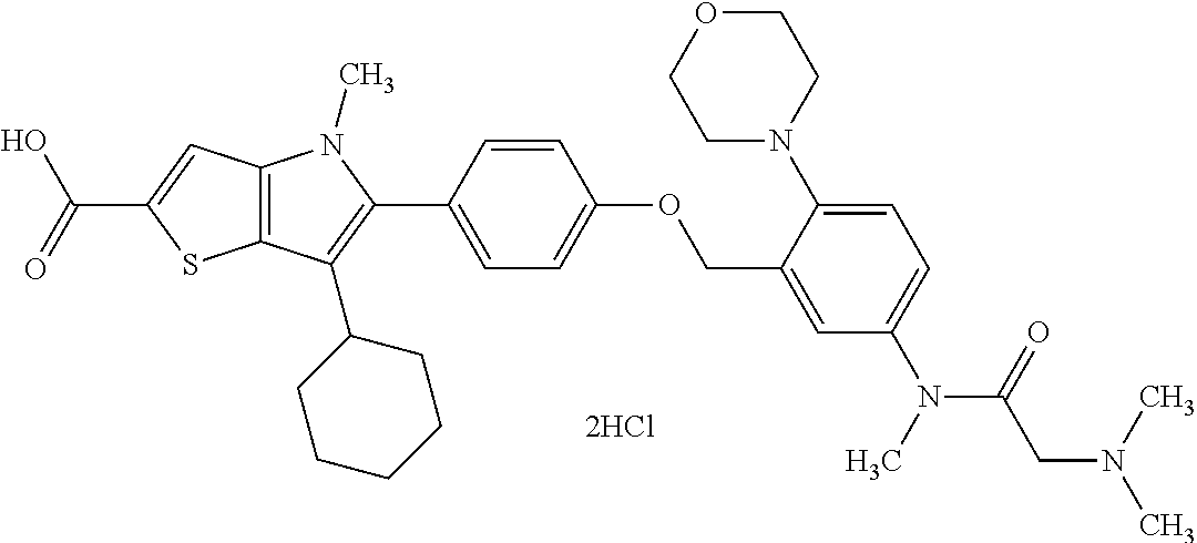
C12=C(C=C(C(=O)O)S1)N(C)C(C1=CC=C(OCC3=CC(N(C(CN(C)C)=O)C)=CC=C3N3CCOCC3)C=C1)=C2C1CCCCC1
